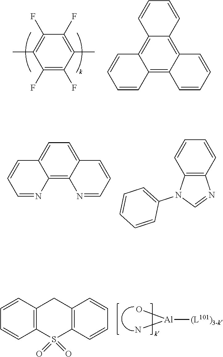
C1(F)=C(C)C(F)=C(F)C(C)=C1F.C12=C3C(=C4C(=C1C=CC=C2)C=CC=C4)C=CC=C3.C1=C2C(=C3C(=C1)C=CC=N3)N=CC=C2.C1=CC2=C(C=C1)N=CN2C1=CC=CC=C1.[Al]([(L101)3-k])(O)N.C12=C(C=CC=C1)CC1=C(S2(=O)=O)C=CC=C1
